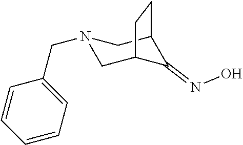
C1(=NO)C2CN(CC3=CC=CC=C3)CC1CC2
